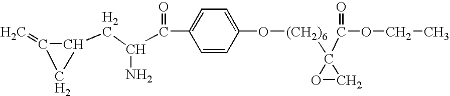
[(CH2)6](C1(C(OCC)=O)OC1)OC1=CC=C(C(=O)C(CC2C(=C)C2)N)C=C1
